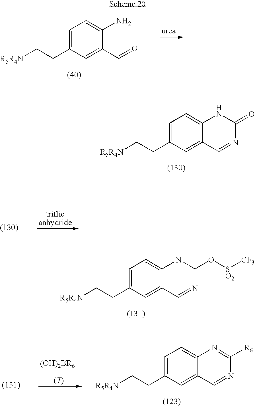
C1=C(CC[R5R4N])C=C(C=O)C(N)=C1.C1=C(CC[R5R4N])C=C2C(=C1)NC(=O)N=C2.C1=C(CC[R5R4N])C=C2C(=C1)NC(O[SO2][CF3])N=C2.C1=C(CC[R5R4N])C=C2C(=C1)N=C([R6])N=C2
